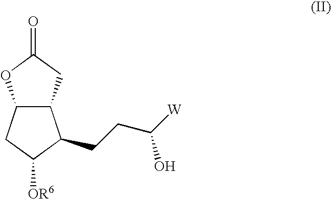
C12C(CC(=O)O1)C(CCC([W])O)C([OR6])C2
